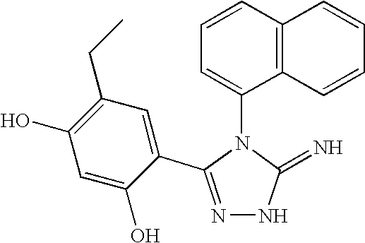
N1=C(C2=CC(CC)=C(O)C=C2O)N(C2=CC=CC3=C2C=CC=C3)C(=N)N1
